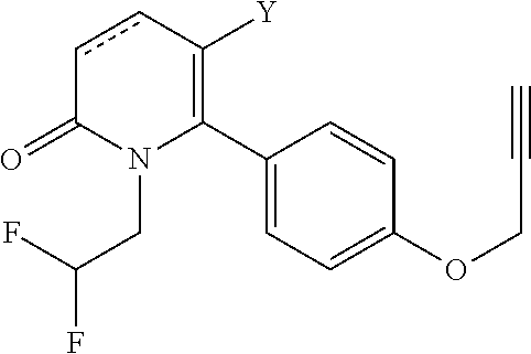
C1(C2=C([Y])ccC(=O)N2CC(F)F)=CC=C(OCC#C)C=C1
